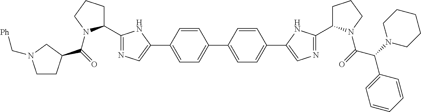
C(=O)(N1C(C2=NC=C(C3=CC=C(C4=CC=C(C5=CN=C(C6CCCN6C(=O)C(N6CCCCC6)C6=CC=CC=C6)N5)C=C4)C=C3)N2)CCC1)C1CCN(C[Ph])C1
